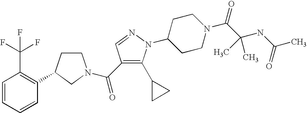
C1CC(C2=C(C(F)(F)F)C=CC=C2)CN1C(=O)C1=C(C2CC2)N(C2CCN(C(=O)C(NC(=O)C)(C)C)CC2)N=C1
